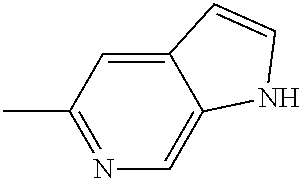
C1(C)=NC=C2C(=C1)C=CN2
